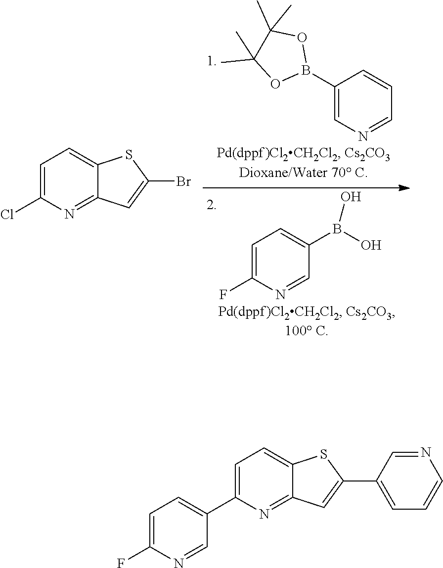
C1=C(F)N=CC(B(O)O)=C1.C1(B2OC(C)(C)C(C)(C)O2)=CN=CC=C1.C1=C(Cl)N=C2C(=C1)SC(Br)=C2.C1=C(C2=CC=C(F)N=C2)N=C2C(=C1)SC(C1=CC=CN=C1)=C2
